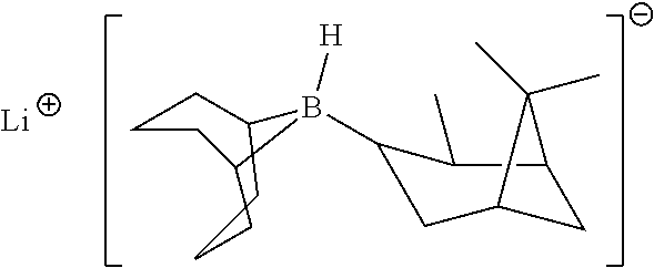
C12CC(C1(C)C)CC(B1([H])CCCCC1CC)C2C.[Li]
